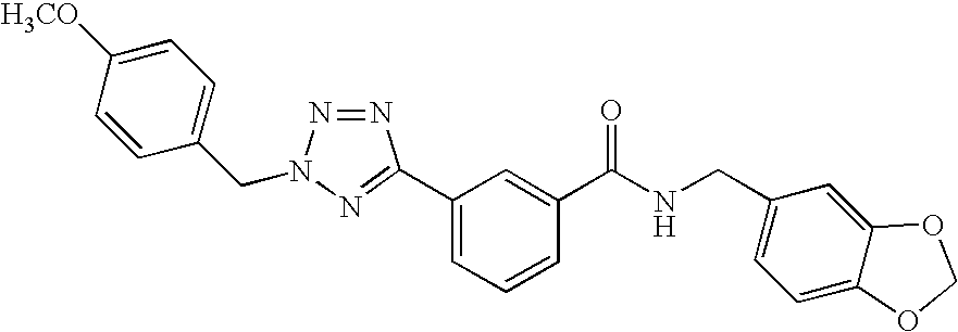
C1(CN2N=NC(C3=CC=CC(C(NCC4=CC=C5C(=C4)OCO5)=O)=C3)=N2)=CC=C([H3CO])C=C1
